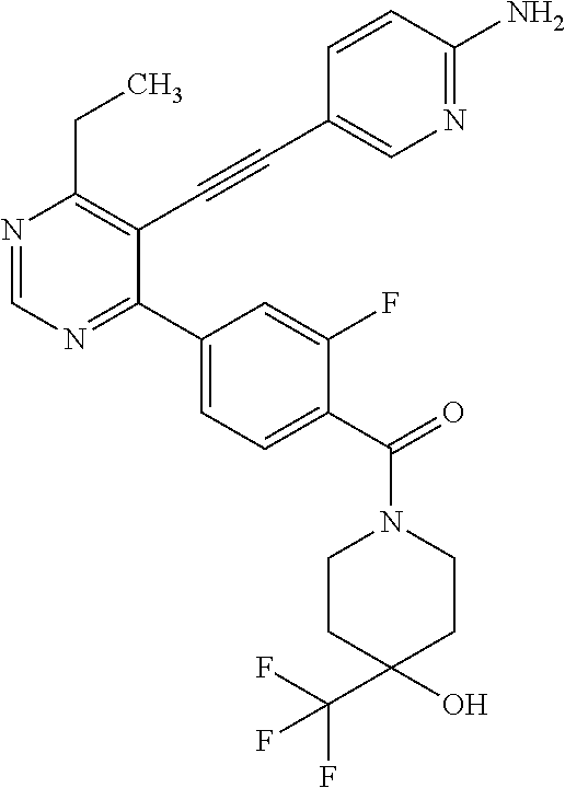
N1=CN=C(C2=CC=C(C(=O)N3CCC(C(F)(F)F)(O)CC3)C(F)=C2)C(C#CC2=CN=C(N)C=C2)=C1CC
